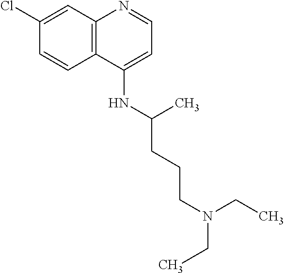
C12=C(C=C(Cl)C=C1)N=CC=C2NC(CCCN(CC)CC)C
